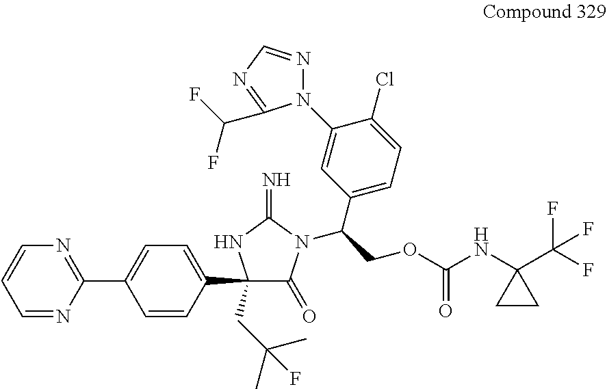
C1(C2=NC=CC=N2)=CC=C(C2(CC(C)(C)F)C(=O)N(C(COC(NC3(C(F)(F)F)CC3)=O)C3=CC=C(Cl)C(N4N=CN=C4C(F)F)=C3)C(=N)N2)C=C1
